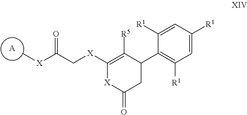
C1(C2CC(=O)[X]C([X]CC(=O)[X]C)=C2[R5])=C([R1])C=C([R1])C=C1[R1].[A]
